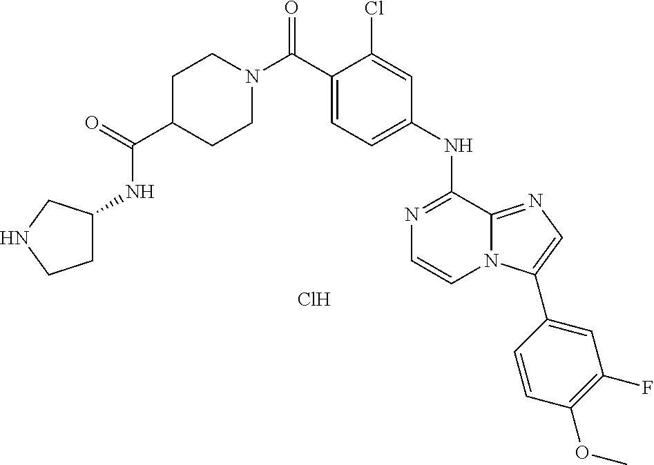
Cl.C1(NC2=NC=CN3C2=NC=C3C2=CC(F)=C(OC)C=C2)=CC=C(C(N2CCC(C(=O)NC3CCNC3)CC2)=O)C(Cl)=C1
